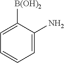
C1=C(N)C([B(OH)2])=CC=C1
